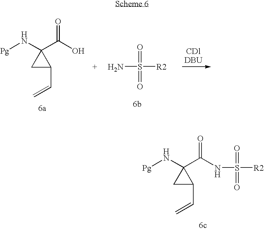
[Pg]NC1(C(=O)NS([R2])(=O)=O)CC1C=C.[Pg]NC1(C(O)=O)CC1C=C.NS([R2])(=O)=O
